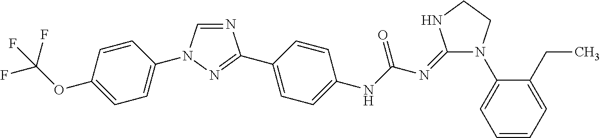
N1=CN(C2=CC=C(OC(F)(F)F)C=C2)N=C1C1=CC=C(NC(N=C2N(C3=CC=CC=C3CC)CCN2)=O)C=C1
